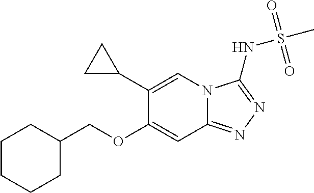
C1(C2CC2)=CN2C(=NN=C2NS(C)(=O)=O)C=C1OCC1CCCCC1
